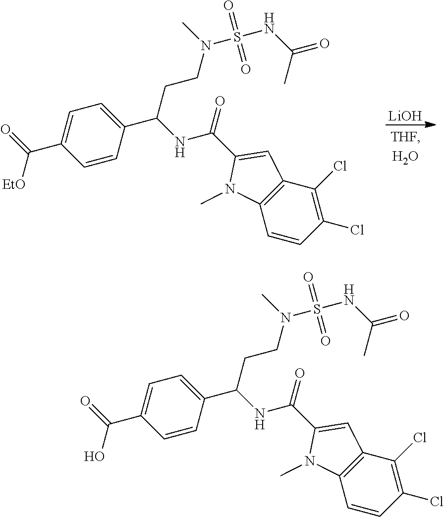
C1=CC(C(CCN(S(=O)(=O)NC(C)=O)C)NC(C2=CC3=C(N2C)C=CC(Cl)=C3Cl)=O)=CC=C1C([EtO])=O.[LiOH].C1=CC(C(CCN(S(=O)(=O)NC(C)=O)C)NC(C2=CC3=C(N2C)C=CC(Cl)=C3Cl)=O)=CC=C1C(O)=O
